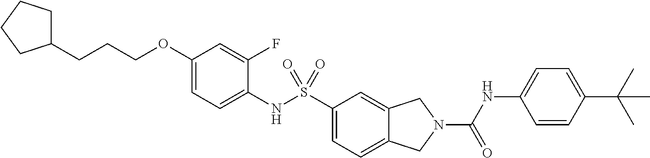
C1(OCCCC2CCCC2)=CC=C(NS(C2=CC=C3C(=C2)CN(C(NC2=CC=C(C(C)(C)C)C=C2)=O)C3)(=O)=O)C(F)=C1
